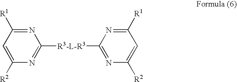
N1=C([R1])C=C([R2])N=C1[R3-L-R3]C1=NC([R2])=CC([R1])=N1
